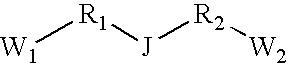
[W1][R1][J][R2][W2]
